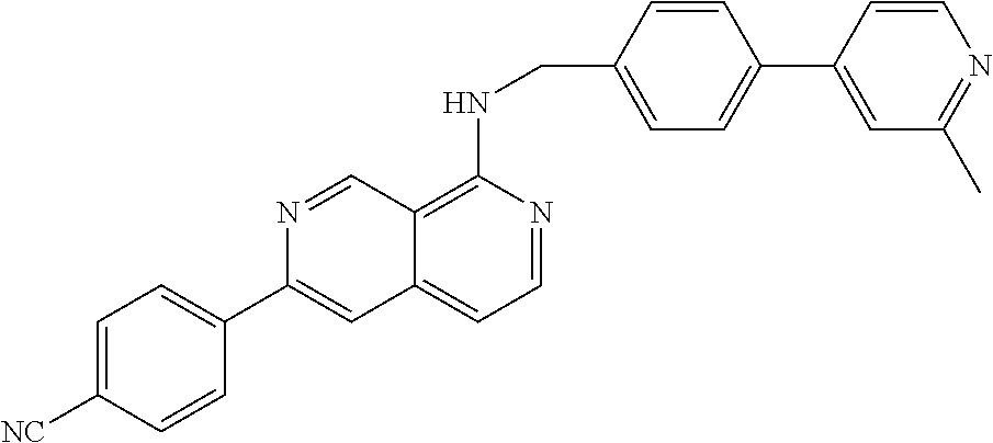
C1=C(C2=CC3=CC=NC(NCC4=CC=C(C5=CC(C)=NC=C5)C=C4)=C3C=N2)C=CC([NC])=C1
